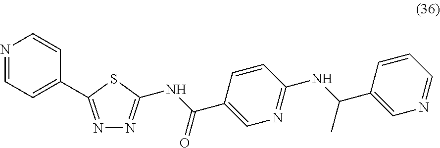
N1=CC=C(C2=NN=C(NC(C3=CN=C(NC(C4=CN=CC=C4)C)C=C3)=O)S2)C=C1
